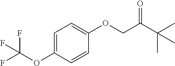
C1=C(OC(F)(F)F)C=CC(OCC(C(C)(C)C)=O)=C1
